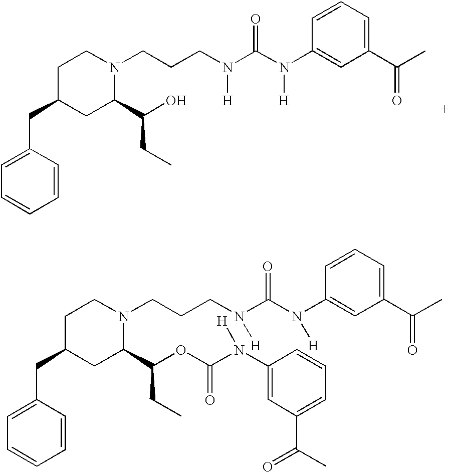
C1=C(CC2CC(C(CC)O)N(CCCN(C(N(C3=CC(C(C)=O)=CC=C3)[H])=O)[H])CC2)C=CC=C1.C1=C(CC2CC(C(CC)OC(N(C3=CC(C(=O)C)=CC=C3)[H])=O)N(CCCN(C(N(C3=CC(C(C)=O)=CC=C3)[H])=O)[H])CC2)C=CC=C1
